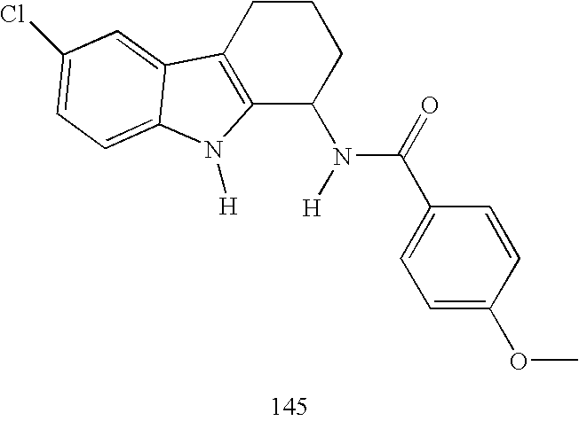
C12=C(CCCC1N(C(=O)C1=CC=C(OC)C=C1)[H])C1=CC(Cl)=CC=C1N2[H]
